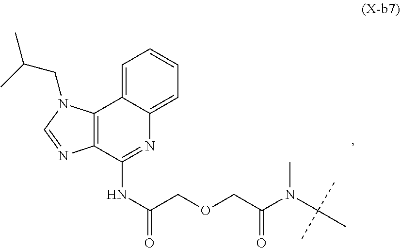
C(C(NC1=NC2=CC=CC=C2C2=C1N=CN2CC(C)C)=O)OCC(N(C(C)(C)C)C)=O
